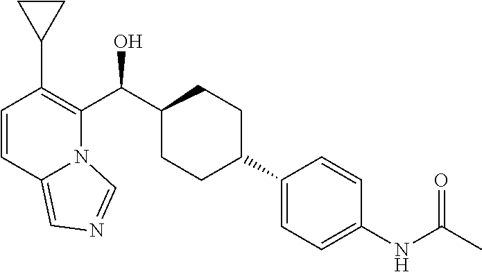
C1=C(NC(C)=O)C=CC(C2CCC(C(C3=C(C4CC4)C=CC4=CN=CN34)O)CC2)=C1
